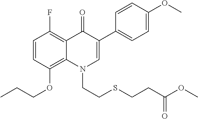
C1=CC(OCCC)=C2C(=C1F)C(=O)C(C1=CC=C(OC)C=C1)=CN2CCSCCC(OC)=O
